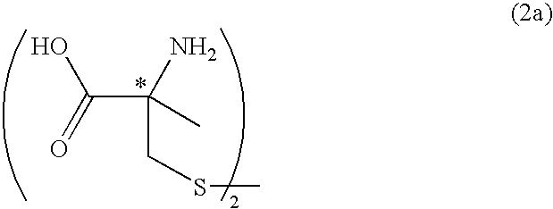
C(C(=O)O)(N)(C)CSC
